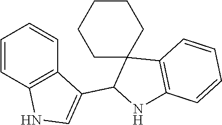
C1=CC2=C(C=C1)C(C1NC3=C(C14CCCCC4)C=CC=C3)=CN2
